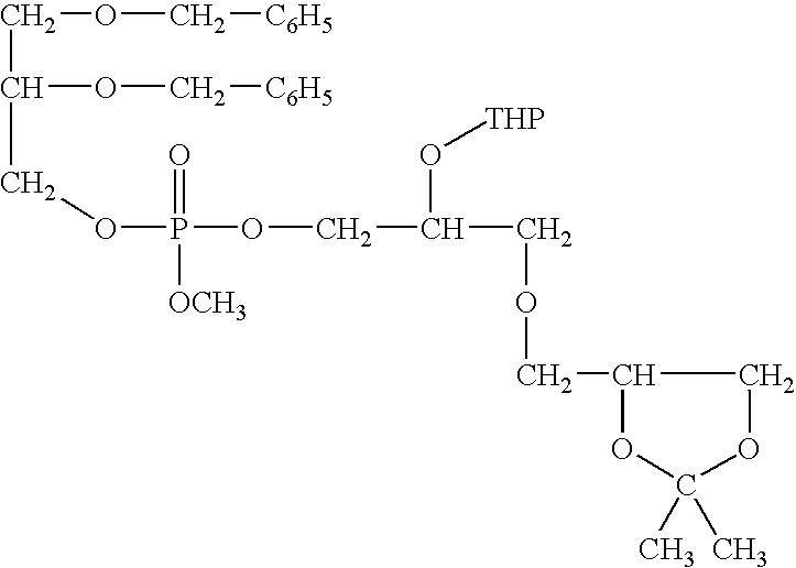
C(C(OC[C6H5])COP(OCC(O[THP])COCC1COC(C)(C)O1)(=O)[OCH3])OC[C6H5]
